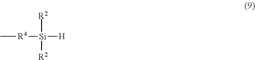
C[R4][Si]([H])([R2])[R2]
